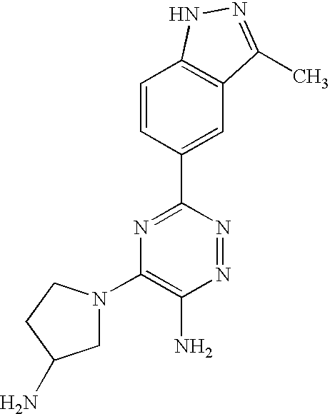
C1=CC(C2=NC(N3CC(N)CC3)=C(N)N=N2)=CC2=C1NN=C2C
